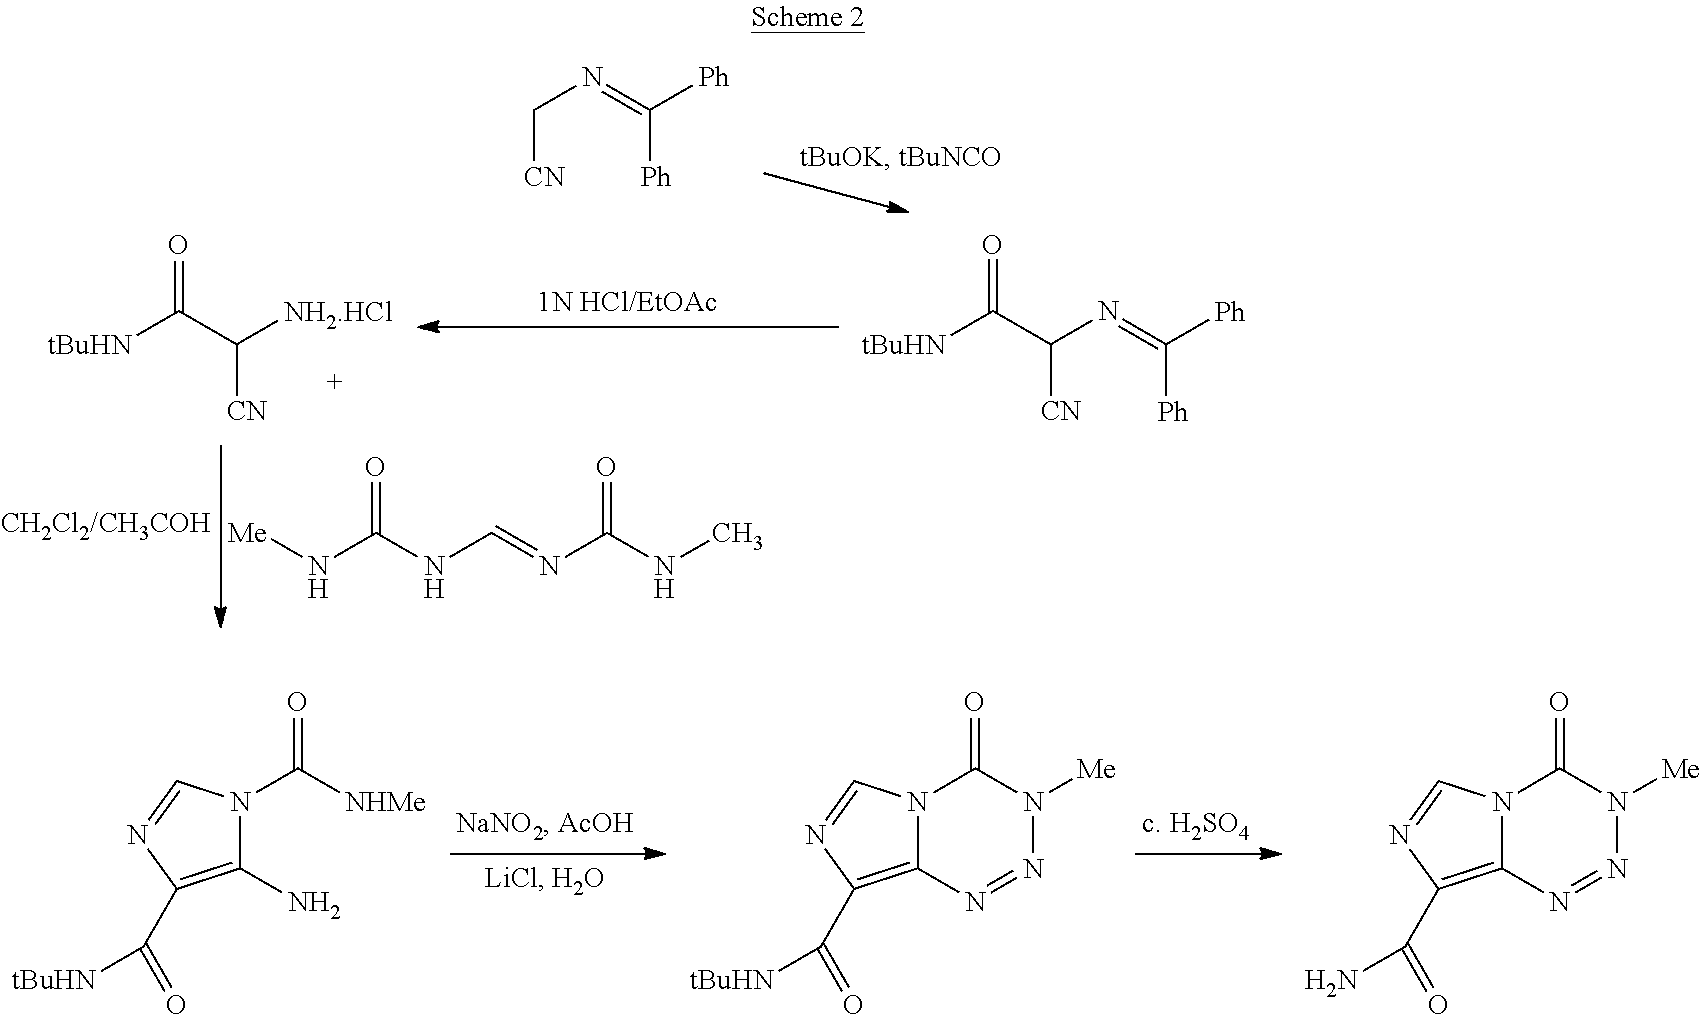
N(C[CN])=C([Ph])[Ph].N(C([CN])C([tBuHN])=O)=C([Ph])[Ph].[NH2.HCl]C([CN])C([tBuHN])=O.O=C(NC=NC(NC)=O)N[Me].C1(N)=C(C(=O)[tBuHN])N=CN1C([NHMe])=O.C12=C(C(=O)[tBuHN])N=CN1C(=O)N([Me])N=N2.C12=C(C(=O)N)N=CN1C(=O)N([Me])N=N2
